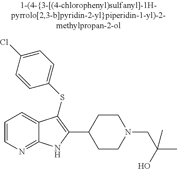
C1(C2=C(SC3=CC=C(Cl)C=C3)C3=CC=CN=C3N2)CCN(CC(C)(O)C)CC1
